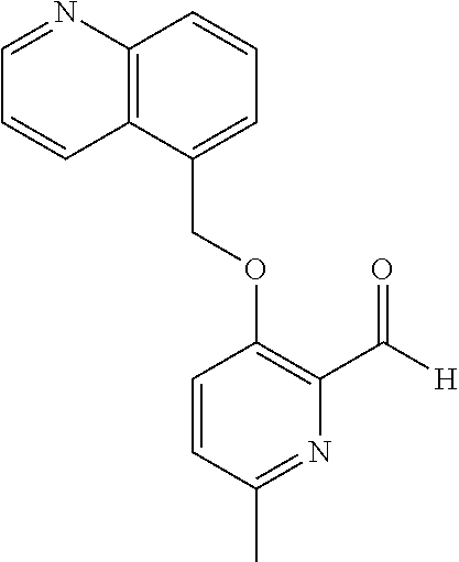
C(OC1=C(C([H])=O)N=C(C)C=C1)C1=CC=CC2=C1C=CC=N2
